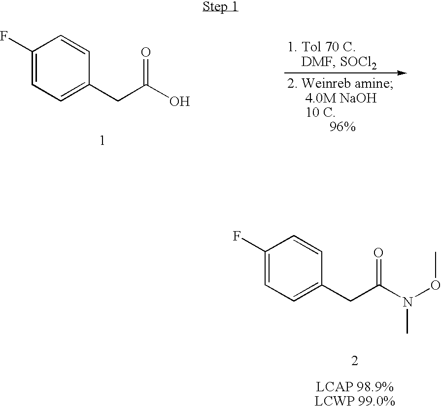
C1(F)=CC=C(CC(N(OC)C)=O)C=C1.C1(F)=CC=C(CC(O)=O)C=C1
